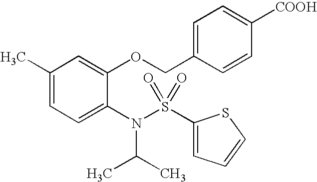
C1(C)=CC=C(N(C(C)C)S(C2=CC=CS2)(=O)=O)C(OCC2=CC=C([COOH])C=C2)=C1
